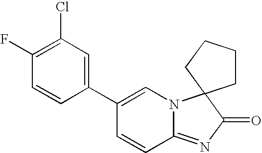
C1(F)=C(Cl)C=C(C2=CN3C(=NC(=O)C34CCCC4)C=C2)C=C1
